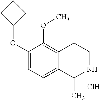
C1(OC2CCC2)=CC=C2C(=C1OC)CCNC2C.Cl
